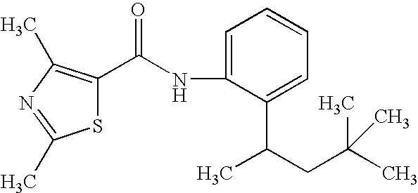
S1C(C(NC2=CC=CC=C2C(CC(C)(C)C)C)=O)=C(C)N=C1C
